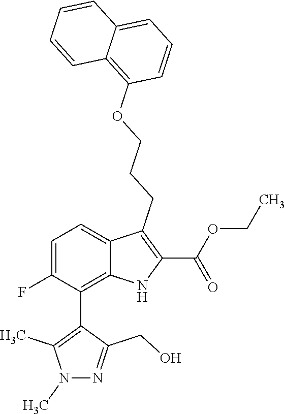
C1=C(F)C(C2=C(C)N(C)N=C2CO)=C2C(=C1)C(CCCOC1=C3C(=CC=C1)C=CC=C3)=C(C(OCC)=O)N2
